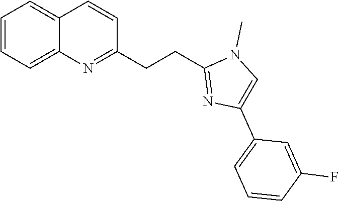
C1(CCC2=NC(C3=CC=CC(F)=C3)=CN2C)=NC2=CC=CC=C2C=C1
